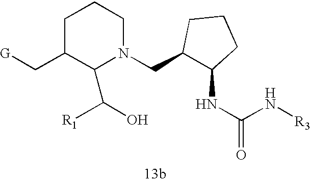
C1C(C[G])C(C(O)[R1])N(CC2C(NC(=O)N[R3])CCC2)CC1
